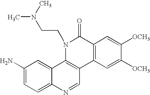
C1(N)=CC=C2C(=C1)C1=C(C=N2)C2=C(C(=O)N1CCN(C)C)C=C([OCH3])C([OCH3])=C2
